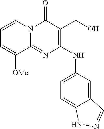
C1=CN2C(=NC(NC3=CC=C4C(=C3)C=NN4)=C(CO)C2=O)C([OMe])=C1
